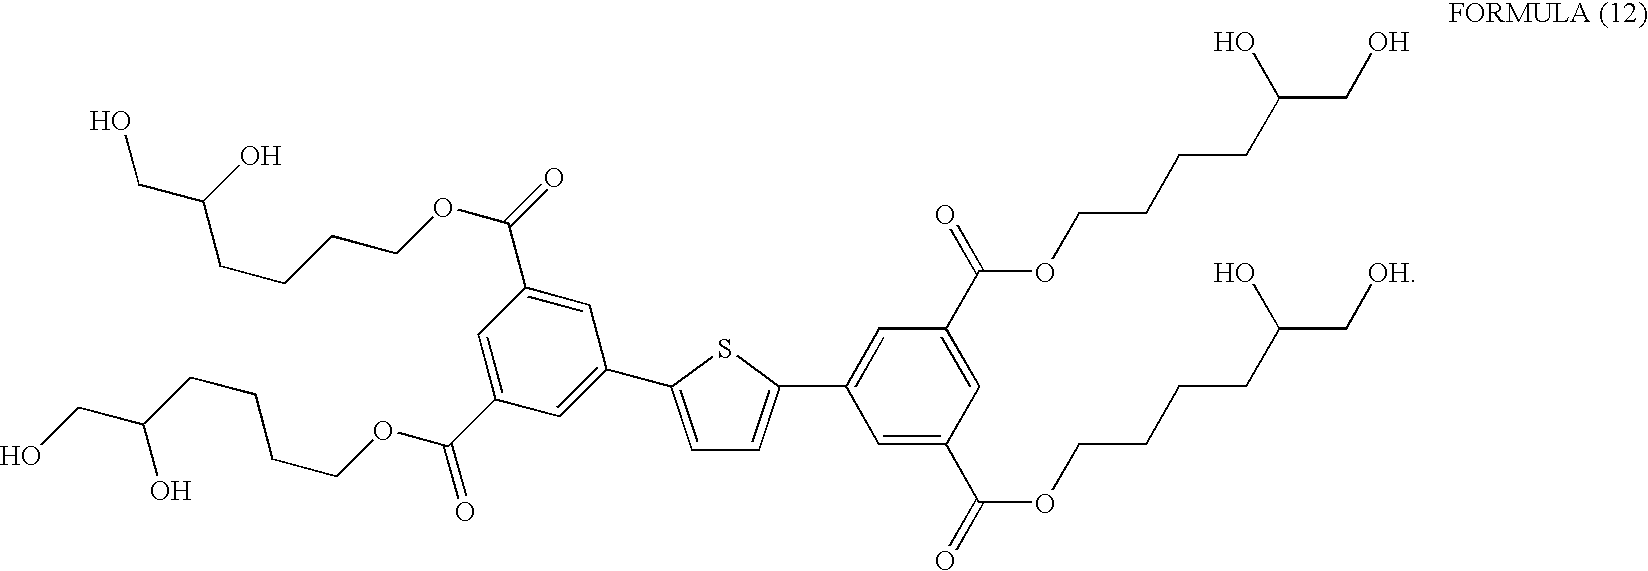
C1=C(C(OCCCCC(CO)O)=O)C=C(C(OCCCCC(CO)O)=O)C=C1C1=CC=C(C2=CC(C(=O)OCCCCC(CO)O)=CC(C(=O)OCCCCC(C[OH])O)=C2)S1
